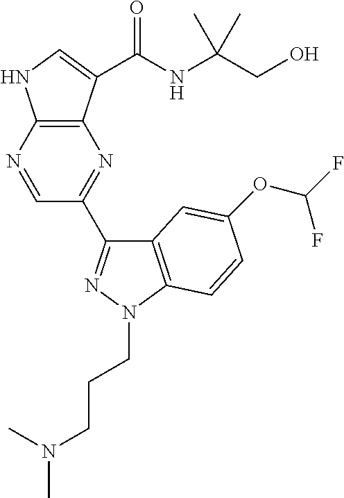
C1=NC2=C(N=C1C1=NN(CCCN(C)C)C3=C1C=C(OC(F)F)C=C3)C(C(NC(CO)(C)C)=O)=CN2
